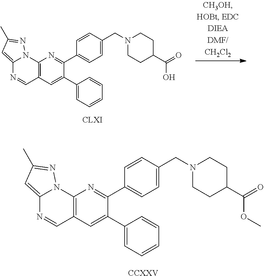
C12=C(C=C(C3=CC=CC=C3)C(C3=CC=C(CN4CCC(C(=O)O)CC4)C=C3)=N1)C=NC1=CC(C)=NN21.[CLXI].C12=C(C=C(C3=CC=CC=C3)C(C3=CC=C(CN4CCC(C(=O)OC)CC4)C=C3)=N1)C=NC1=CC(C)=NN21.[CCXXV]
